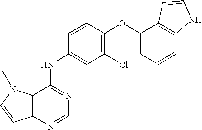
C12=C(N=CN=C1NC1=CC(Cl)=C(OC3=CC=CC4=C3C=CN4)C=C1)C=CN2C
